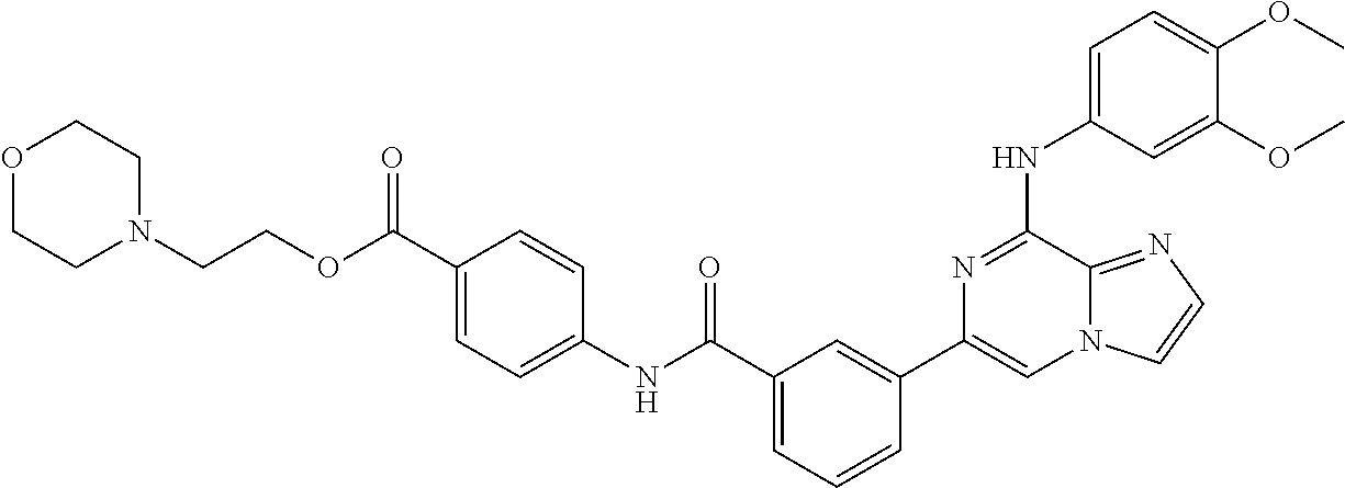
C1=C(NC2=NC(C3=CC(C(=O)NC4=CC=C(C(=O)OCCN5CCOCC5)C=C4)=CC=C3)=CN3C2=NC=C3)C=C(OC)C(OC)=C1
